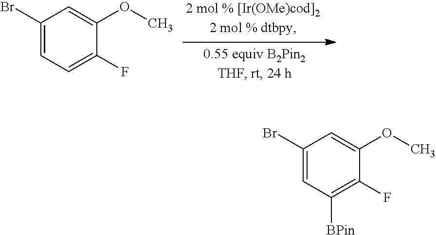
C1(Br)=CC=C(F)C(OC)=C1.C1(Br)=CC([BPin])=C(F)C(OC)=C1
